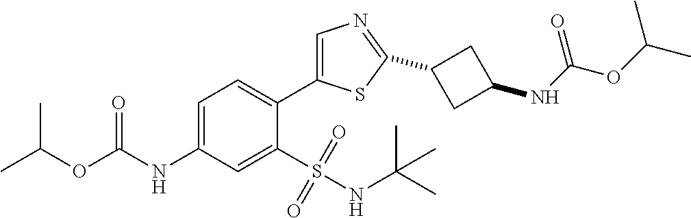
CC(OC(NC1=CC=C(C2=CN=C(C3CC(NC(OC(C)C)=O)C3)S2)C(S(NC(C)(C)C)(=O)=O)=C1)=O)C
